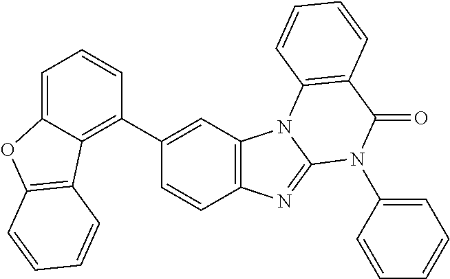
C1=C2C(=C(C3=CC4=C(C=C3)N=C3N4C4=C(C(=O)N3C3=CC=CC=C3)C=CC=C4)C=C1)C1=C(O2)C=CC=C1
